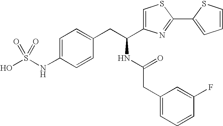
C1=C(NS(O)(=O)=O)C=CC(CC(NC(CC2=CC=CC(F)=C2)=O)C2=CSC(C3=CC=CS3)=N2)=C1
